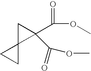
C1C2(C1(C(OC)=O)C(=O)OC)CC2
